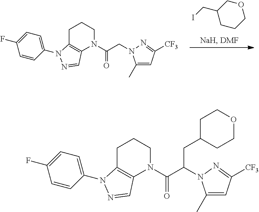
C1(CI)CCCOC1.C1=CC(N2C3=C(N(C(CN4C(C)=CC([CF3])=N4)=O)CCC3)C=N2)=CC=C1F.C1=CC(N2C3=C(N(C(C(N4C(C)=CC([CF3])=N4)CC4CCOCC4)=O)CCC3)C=N2)=CC=C1F
